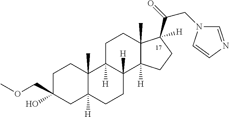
C1C(COC)(O)CC2([H])C(C)(C1)C1([H])C([H])(CC2)C2([H])C(C)(CC1)C(C(=O)CN1C=NC=C1)([H])CC2
